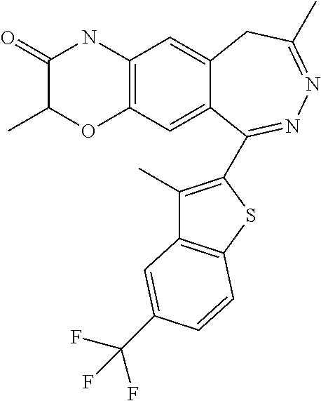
C12=C(C=C3C(=C1)CC(C)=NN=C3C1=C(C)C3=C(S1)C=CC(C(F)(F)F)=C3)OC(C)C(=O)N2
